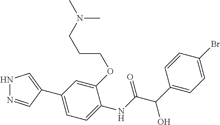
C(COC1=CC(C2=CNN=C2)=CC=C1NC(C(C1=CC=C(Br)C=C1)O)=O)CN(C)C
